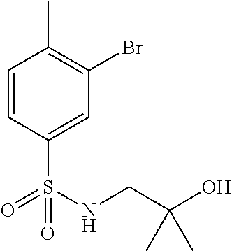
C1=CC(S(=O)(=O)NCC(O)(C)C)=CC(Br)=C1C
